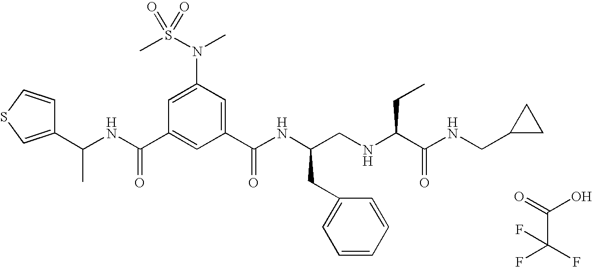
C1(C(NC(C2=CC(C(NC(CNC(C(NCC3CC3)=O)CC)CC3=CC=CC=C3)=O)=CC(N(S(C)(=O)=O)C)=C2)=O)C)=CSC=C1.O=C(O)C(F)(F)F
